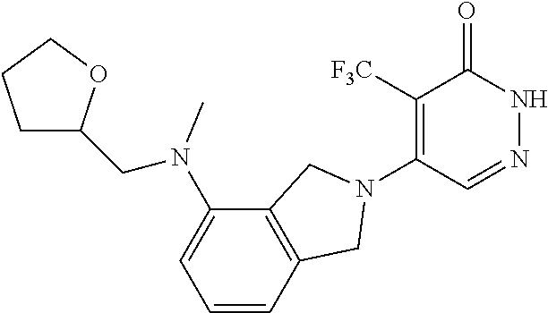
C1([F3C])=C(N2CC3=C(C(N(CC4CCCO4)C)=CC=C3)C2)C=NNC1=O
